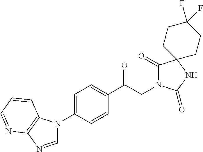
C1(C(CN2C(=O)C3(NC2=O)CCC(F)(F)CC3)=O)=CC=C(N2C=NC3=C2C=CC=N3)C=C1
